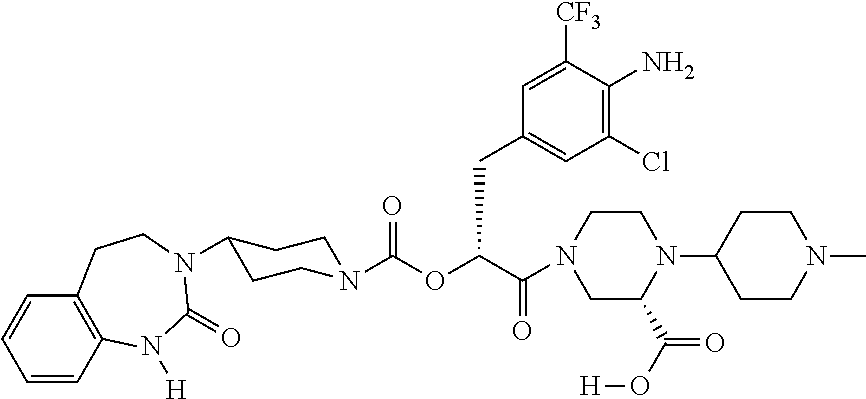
C1=CC2=C(C=C1)CCN(C1CCN(C(OC(C(=O)N3CC(C(O[H])=O)N(C4CCN(C)CC4)CC3)CC3=CC(Cl)=C(N)C([CF3])=C3)=O)CC1)C(=O)N2[H]
